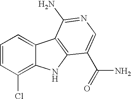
C1=CC(Cl)=C2C(=C1)C1=C(N2)C(C(=O)N)=CN=C1N
